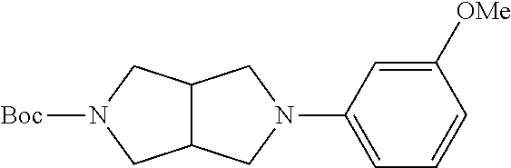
C12C(CN(C3=CC=CC([OMe])=C3)C1)CN([Boc])C2
